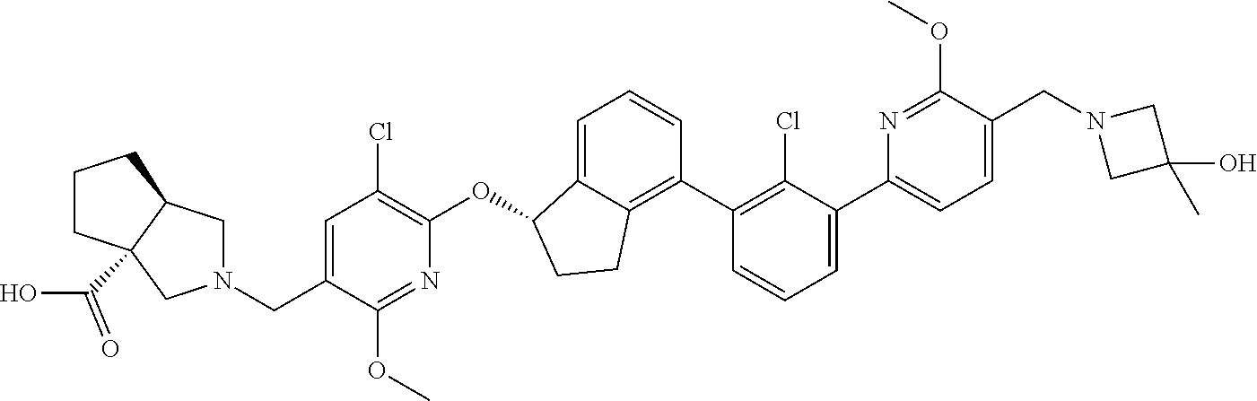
O(C1C2=CC=CC(C3=C(Cl)C(C4=CC=C(CN5CC(O)(C)C5)C(OC)=N4)=CC=C3)=C2CC1)C1=C(Cl)C=C(CN2CC3C(C(O)=O)(C2)CCC3)C(OC)=N1
